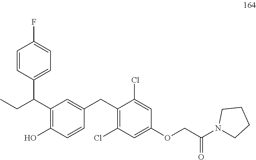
C1=CC(C(C2=C(O)C=CC(CC3=C(Cl)C=C(OCC(=O)N4CCCC4)C=C3Cl)=C2)CC)=CC=C1F
